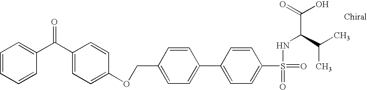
C1(COC2=CC=C(C(C3=CC=CC=C3)=O)C=C2)=CC=C(C2=CC=C(S(=O)(NC(C(O)=O)C(C)C)=O)C=C2)C=C1
